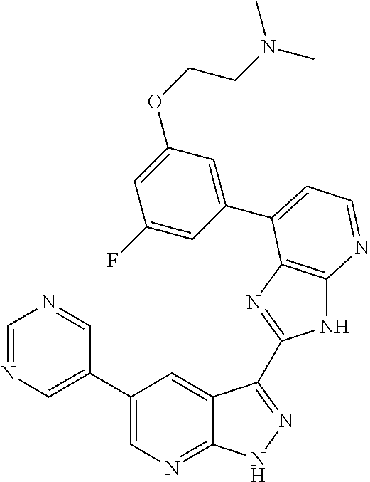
C1(C2=CN=CN=C2)=CN=C2C(=C1)C(C1=NC3=C(N1)N=CC=C3C1=CC(OCCN(C)C)=CC(F)=C1)=NN2
